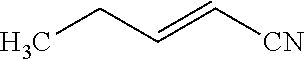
C(C=C[CN])C
